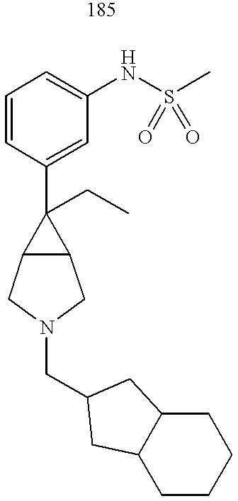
C1=CC(C2(CC)C3C2CN(CC2CC4C(C2)CCCC4)C3)=CC(NS(C)(=O)=O)=C1
